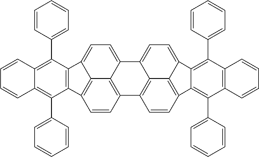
C1=CC2=C3C4=C1C1=C(C4=CC=C3C3=CC=C4C5=C(C=CC2=C35)C2=C(C3=CC=CC=C3)C3=C(C(C5=CC=CC=C5)=C42)C=CC=C3)C(C2=CC=CC=C2)=C2C(=C1C1=CC=CC=C1)C=CC=C2
